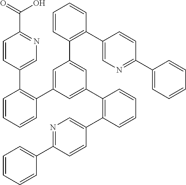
N1=C(C2=CC=CC=C2)C=CC(C2=C(C3=CC(C4=C(C5=CN=C(C(=O)O)C=C5)C=CC=C4)=CC(C4=C(C5=CN=C(C6=CC=CC=C6)C=C5)C=CC=C4)=C3)C=CC=C2)=C1
